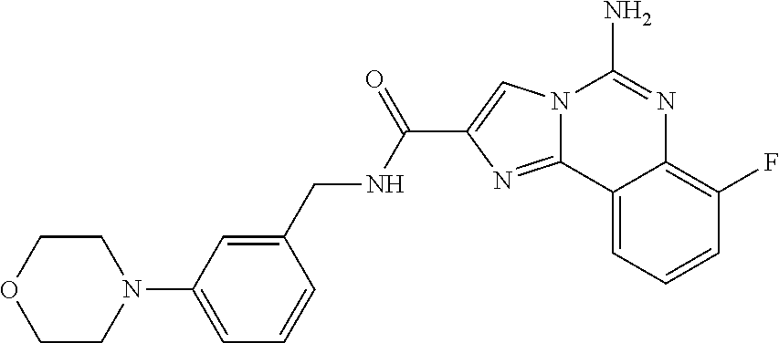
N12C(=NC(C(NCC3=CC(N4CCOCC4)=CC=C3)=O)=C1)C1=CC=CC(F)=C1N=C2N
